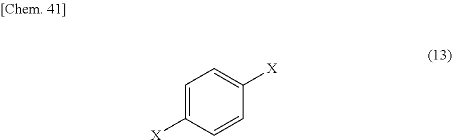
C1=C([X])C=CC([X])=C1
